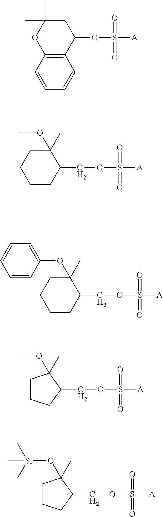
O(S([A])(=O)=O)C1CC(C)(C)OC2=C1C=CC=C2.C(C1C(C)(OC)CCCC1)OS([A])(=O)=O.C(C1C(C)(OC2=CC=CC=C2)CCCC1)OS([A])(=O)=O.C(C1C(OC)(C)CCC1)OS([A])(=O)=O.C(C1C(O[Si](C)(C)C)(C)CCC1)OS([A])(=O)=O
